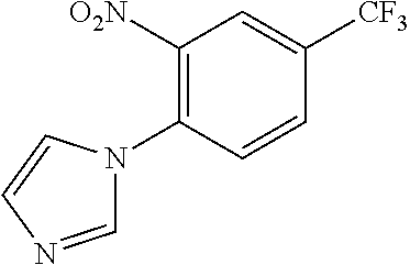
[O2N]C1=C(N2C=NC=C2)C=CC([CF3])=C1
